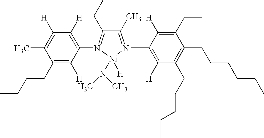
CC1=C([H])C([H])=C(N2=C(CC)C(C)=N(C3=C([H])C(CCCCC)=C(CCCCCC)C(CC)=C3[H])[Ni]2([H])N(C)C)C([H])=C1CCCC
